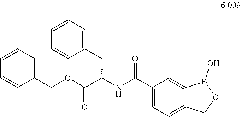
C1(C(NC(C(OCC2=CC=CC=C2)=O)CC2=CC=CC=C2)=O)=CC=C2C(=C1)B(O)OC2
